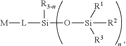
[M][L][Si](O[Si]([R2])([R1])[R3])[R3-n]
